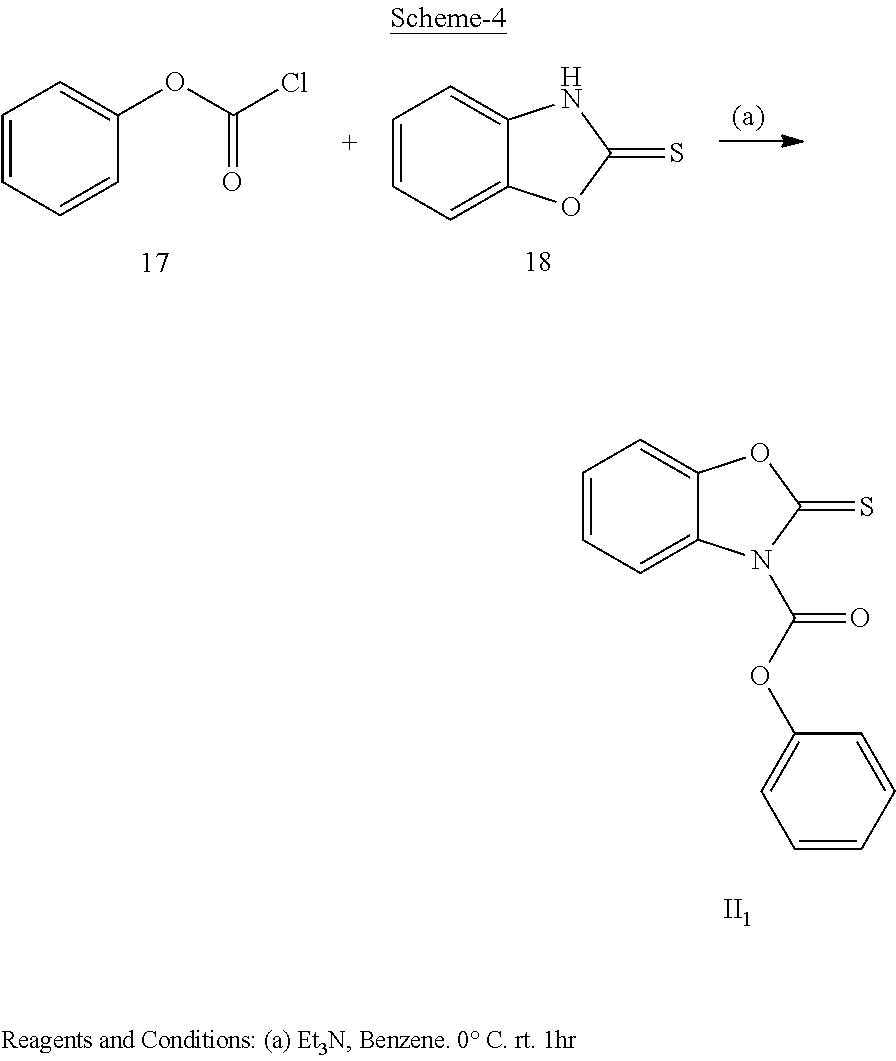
C1=CC=CC(OC(Cl)=O)=C1.C1=CC=C2C(=C1)NC(=S)O2.C1=CC=C2C(=C1)OC(=S)N2C(OC1=CC=CC=C1)=O.[II1]
